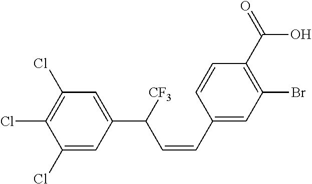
C1(Cl)=CC(C([CF3])C=CC2=CC(Br)=C(C(=O)O)C=C2)=CC(Cl)=C1Cl
